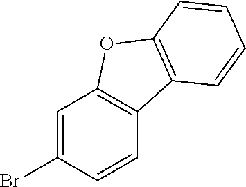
C1=C(Br)C=CC2=C1OC1=C2C=CC=C1
